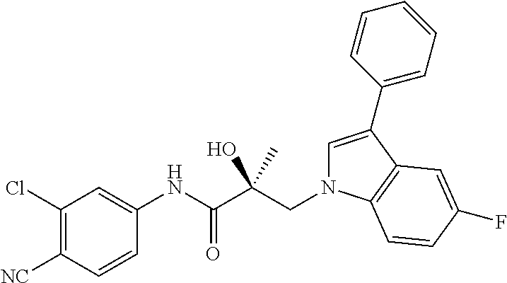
C1(Cl)=C([NC])C=CC(NC(C(CN2C=C(C3=CC=CC=C3)C3=C2C=CC(F)=C3)(O)C)=O)=C1
